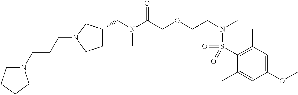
N1(CCCN2CCC(CN(C(COCCN(C)S(C3=C(C)C=C(OC)C=C3C)(=O)=O)=O)C)C2)CCCC1
